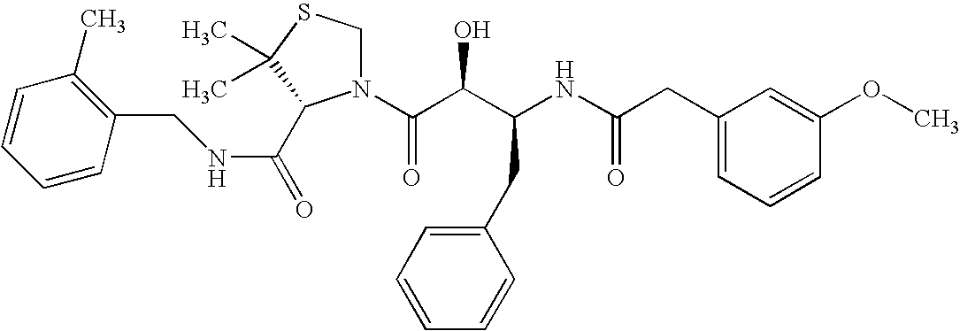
N1(C(C(C(NC(CC2=CC=CC(OC)=C2)=O)CC2=CC=CC=C2)O)=O)CSC(C)(C)C1C(NCC1=C(C)C=CC=C1)=O
